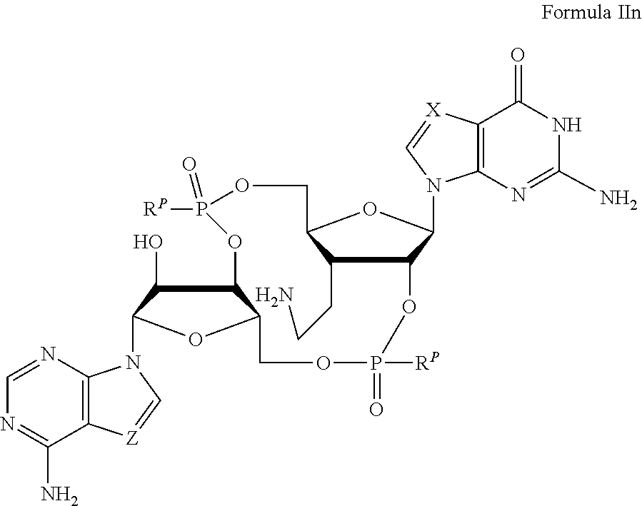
C1(CCN)C2C(N3C4=C(C(=O)NC(N)=N4)[X]=C3)OC1COP(=O)([RP])OC1C(O)C(N3C4=C(C(N)=NC=N4)[Z]=C3)OC1COP([RP])(=O)O2
